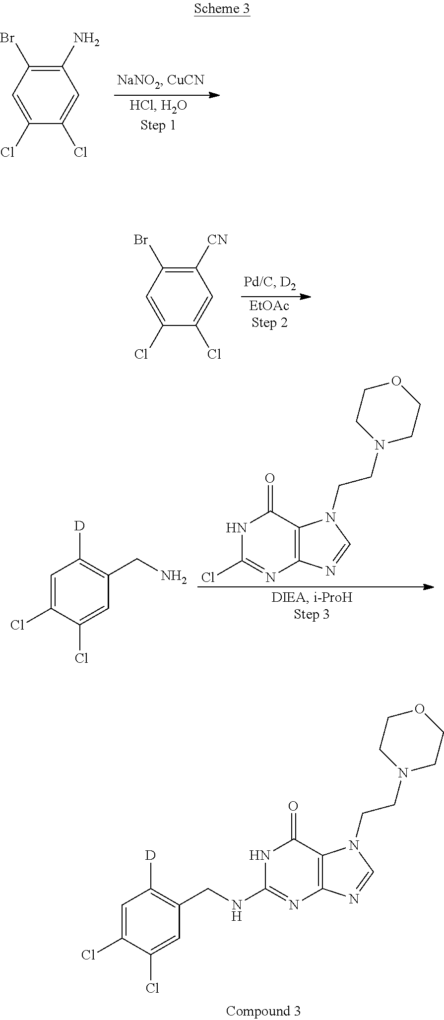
C1=C(Cl)C(Cl)=CC(CN)=C1[D].N1C(Cl)=NC2=C(C1=O)N(CCN1CCOCC1)C=N2.C1=C(Cl)C(Cl)=CC(CNC2=NC3=C(C(=O)N2)N(CCN2CCOCC2)C=N3)=C1[D].C1(Cl)=CC(Br)=C(N)C=C1Cl.C1(Cl)=CC(Br)=C([CN])C=C1Cl.[EtOAcStep 2]
